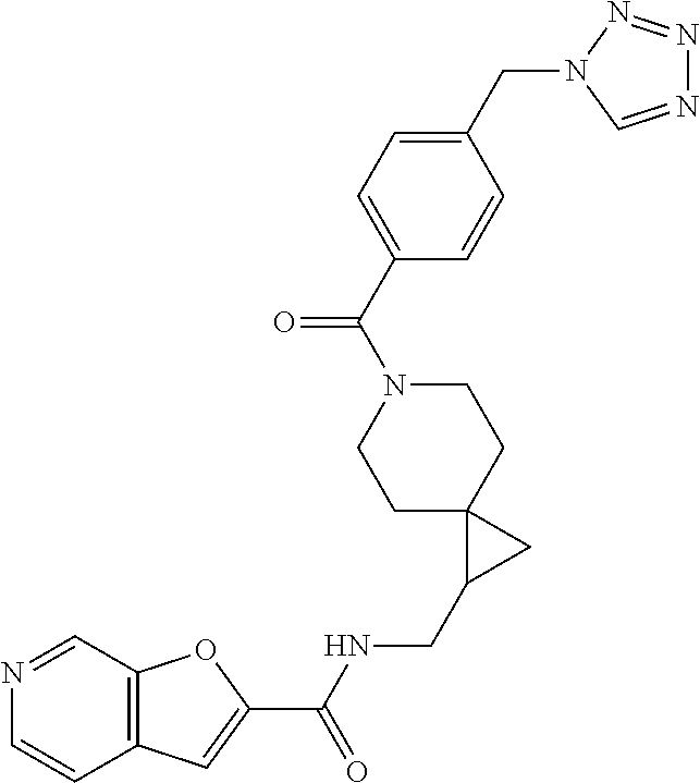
C1C2(CCN(C(C3=CC=C(CN4C=NN=N4)C=C3)=O)C1)C(CNC(C1=CC3=C(O1)C=NC=C3)=O)C2
